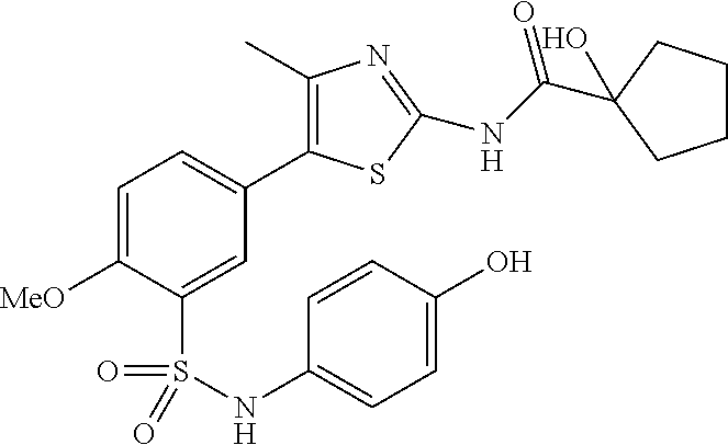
C1=C([MeO])C(S(=O)(=O)NC2=CC=C(O)C=C2)=CC(C2=C(C)N=C(NC(=O)C3(O)CCCC3)S2)=C1
